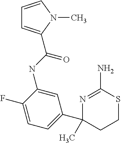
N1=C(N)SCCC1(C1=CC=C(F)C(NC(=O)C2=CC=CN2C)=C1)C
